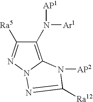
C1(N([AP1])[Ar1])=C2N(N=C1[Ra5])N=C([Ra12])N2[AP2]
